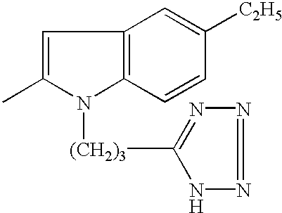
C1=C(C)N([(CH2)3]C2=NN=NN2)C2=C1C=C([C2H5])C=C2
